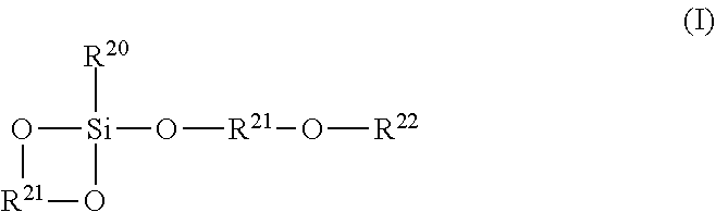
[Si]1(O[R21]O[R22])([R20])O[R21]O1
